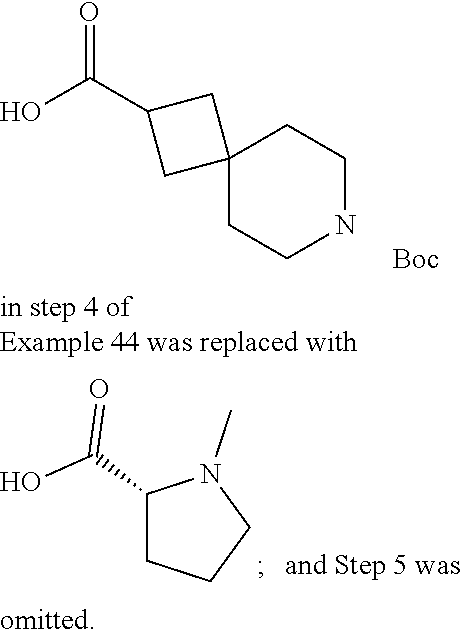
C1(C(=O)O)CCCN1C.OC(=O)C1CC2(CCNCC2)C1.[Boc]
